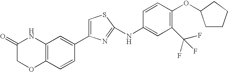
C1(C2=CC3=C(C=C2)OCC(=O)N3)=CSC(NC2=CC(C(F)(F)F)=C(OC3CCCC3)C=C2)=N1
